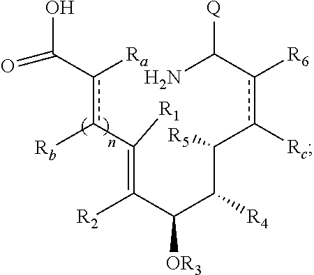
c(c(C([R1])=C(C(C(C(c(c(C(N)[Q])[R6])[Rc])[R5])[R4])[OR3])[R2])[Rb])([Ra])C(O)=O
